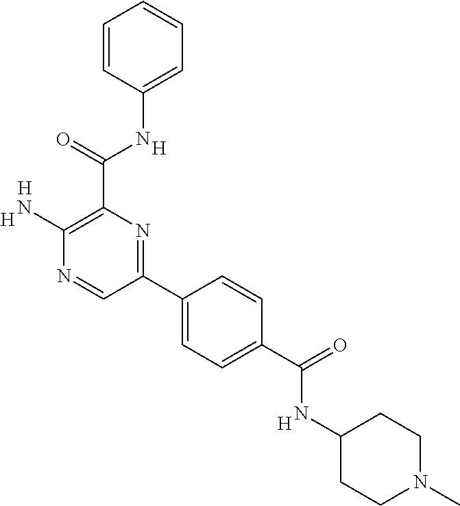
[H].C1(N)=C(C(NC2=CC=CC=C2)=O)N=C(C2=CC=C(C(NC3CCN(C)CC3)=O)C=C2)C=N1.[H].[H].[H]
